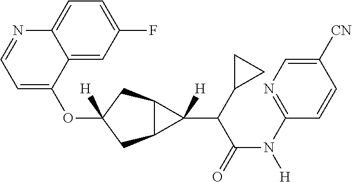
O(C1([H])CC2C(C1)C2(C(C(N([H])C1=NC=C([CN])C=C1)=O)C1CC1)[H])C1=CC=NC2=CC=C(F)C=C12
